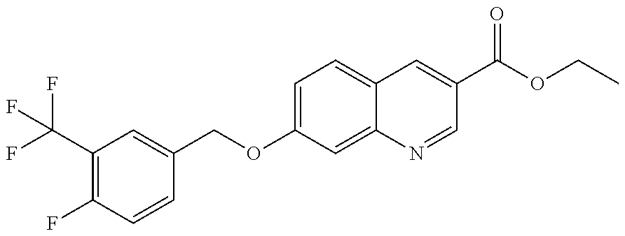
C1(C(F)(F)F)=C(F)C=CC(COC2=CC=C3C(=C2)N=CC(C(OCC)=O)=C3)=C1
